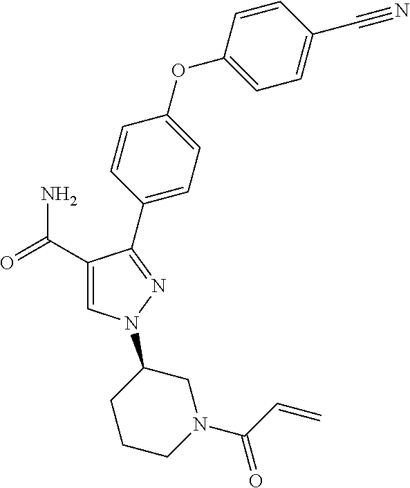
C1(C(=O)N)=CN(C2CCCN(C(=O)C=C)C2)N=C1C1=CC=C(OC2=CC=C(C#N)C=C2)C=C1
